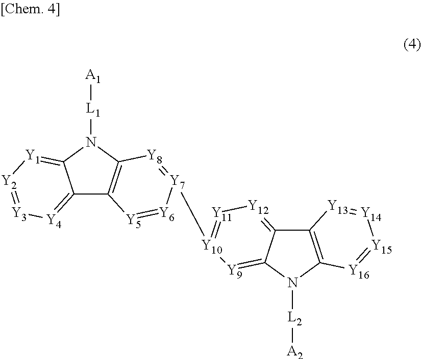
C12=[Y4][Y3]=[Y2][Y1]=C1N([L1][A1])C1=C2[Y5]=[Y6][Y7]([Y10]2=[Y11][Y12]=C3C4=C(N([L2][A2])C3=[Y9]2)[Y16]=[Y15][Y14]=[Y13]4)=[Y8]1
